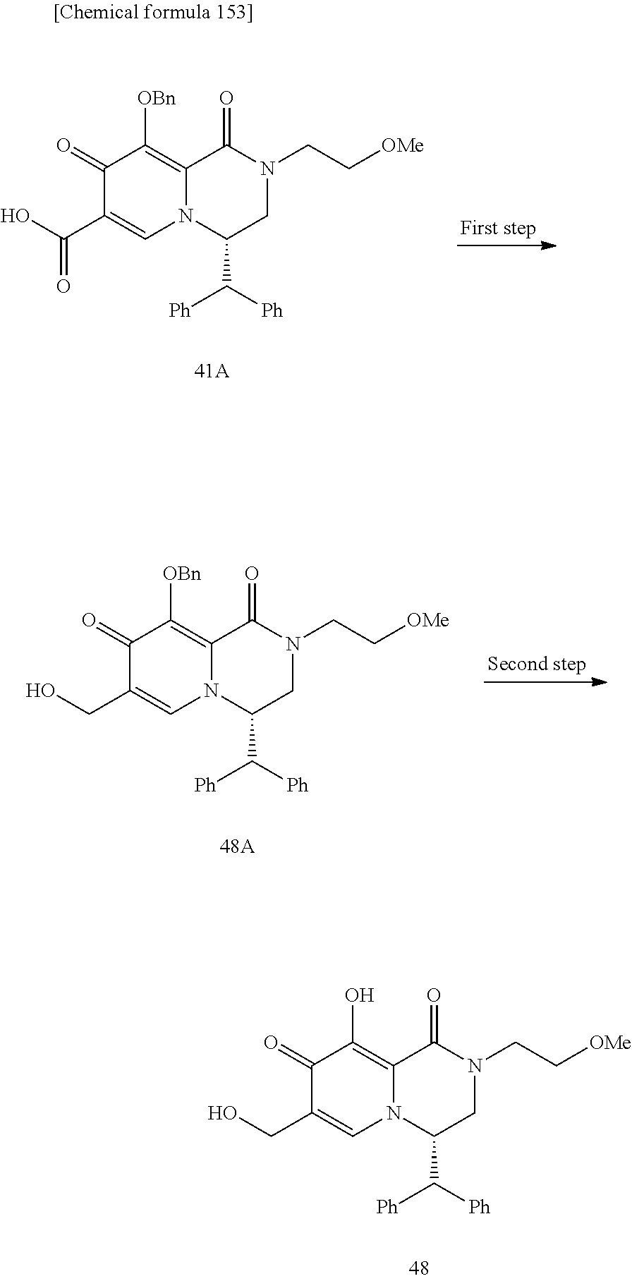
C1(=O)C(C(=O)O)=CN2C(=C1[OBn])C(=O)N(CC[OMe])CC2C([Ph])[Ph].C1(=O)C(CO)=CN2C(=C1[OBn])C(=O)N(CC[OMe])CC2C([Ph])[Ph].C1(=O)C(CO)=CN2C(=C1O)C(=O)N(CC[OMe])CC2C([Ph])[Ph]
